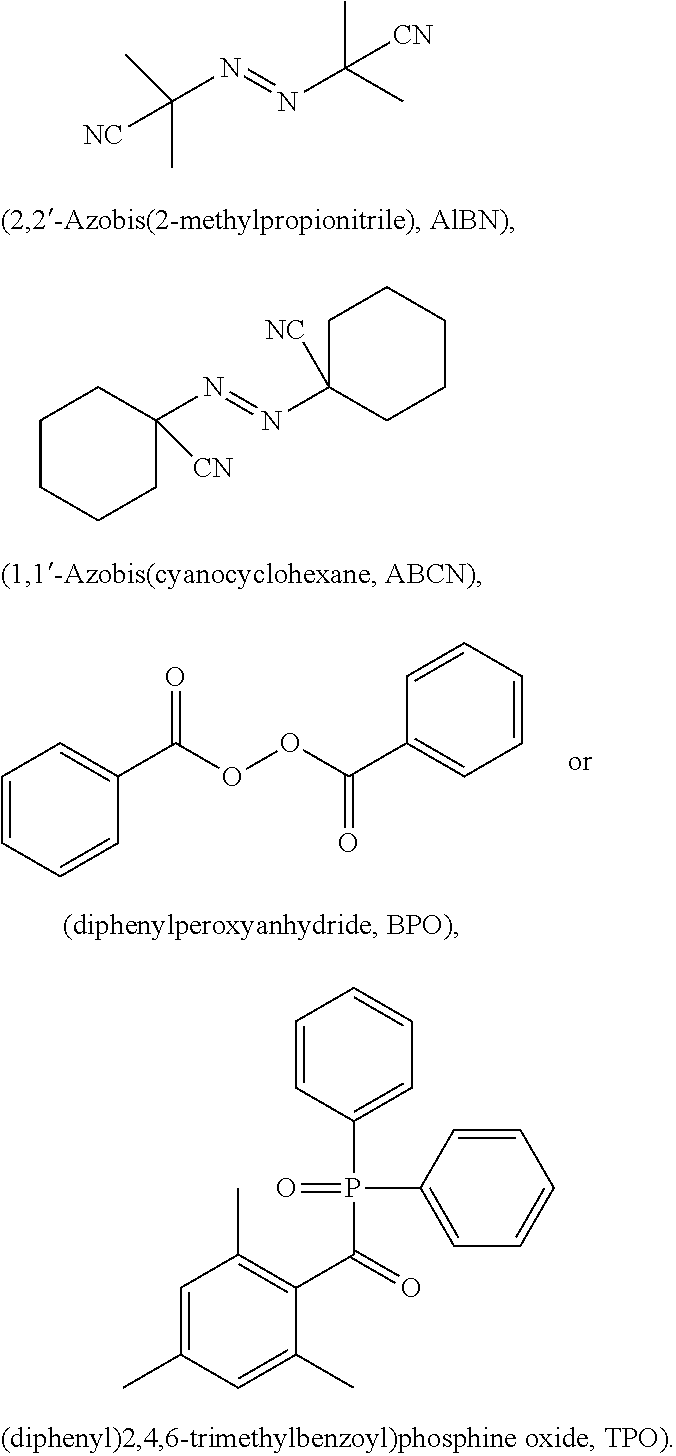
C1CCCC(N=NC2([NC])CCCCC2)([CN])C1.C1=CC=CC(C(OOC(C2=CC=CC=C2)=O)=O)=C1.C1=CC(P(=O)(C2=CC=CC=C2)C(C2=C(C)C=C(C)C=C2C)=O)=CC=C1.N(C(C)(C)[NC])=NC(C)(C)[CN]
